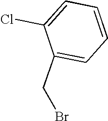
BrCC1=CC=CC=C1Cl
